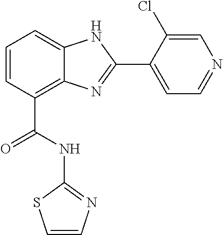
C1=CC(C(=O)NC2=NC=CS2)=C2C(=C1)NC(C1=CC=NC=C1Cl)=N2
